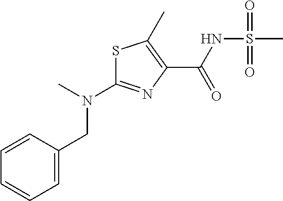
CN(C1=NC(C(NS(C)(=O)=O)=O)=C(C)S1)CC1=CC=CC=C1
